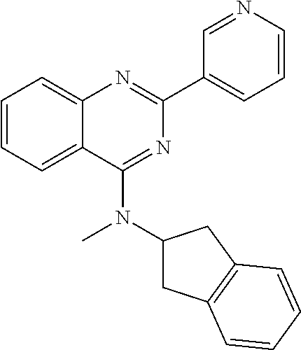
C1=CC=C2C(=C1)N=C(C1=CC=CN=C1)N=C2N(C1CC2=C(C1)C=CC=C2)C
